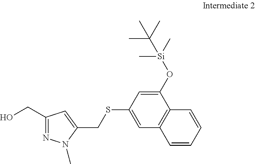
C1(O[Si](C)(C)C(C)(C)C)=CC(SCC2=CC(CO)=NN2C)=CC2=C1C=CC=C2
